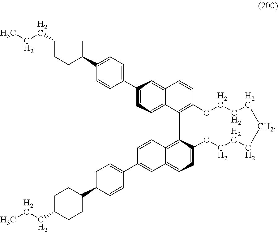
C1(C2=CC=C3C(=C2)C=CC2=C3C3=C4C(=CC=C3OCCCCCCCO2)C=C(C2=CC=C(C3CCC(CCC)CC3)C=C2)C=C4)=CC=C(C(C)CCCCCC)C=C1
